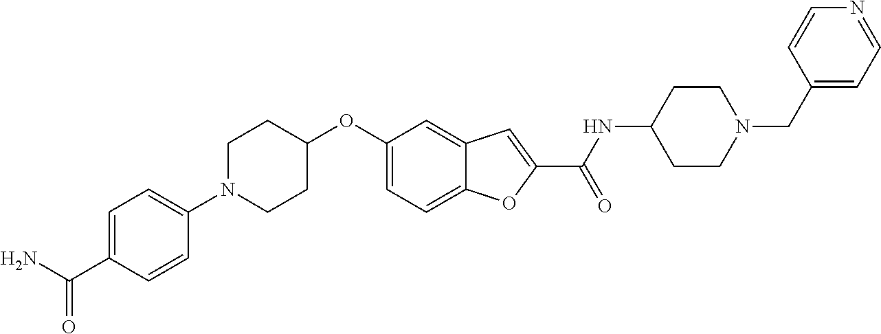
C1=C2C(=CC(OC3CCN(C4=CC=C(C(N)=O)C=C4)CC3)=C1)C=C(C(=O)NC1CCN(CC3=CC=NC=C3)CC1)O2
